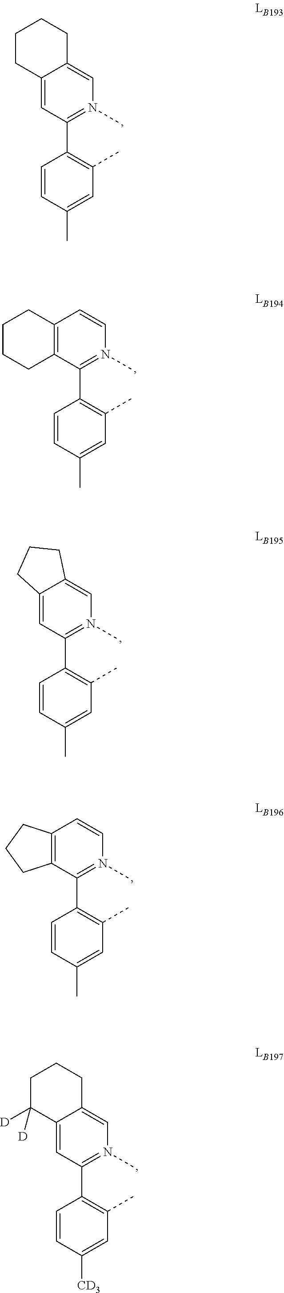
C12=CC(C3=C(C)C=C(C)C=C3)=N(C)C=C1CCCC2.C12=C(C(C3=C(C)C=C(C)C=C3)=N(C)C=C1)CCCC2.C12=CC(C3=C(C)C=C(C)C=C3)=N(C)C=C1CCC2.C12=C(C(C3=C(C)C=C(C)C=C3)=N(C)C=C1)CCC2.C12=CC(C3=C(C)C=C([CD3])C=C3)=N(C)C=C1CCCC2([D])[D]
